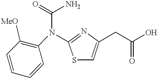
C1=CC([MeO])=C(N(C(=O)N)C2=NC(CC(O)=O)=CS2)C=C1
